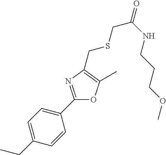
C1=C(CC)C=CC(C2=NC(CSCC(=O)NCCCOC)=C(C)O2)=C1
